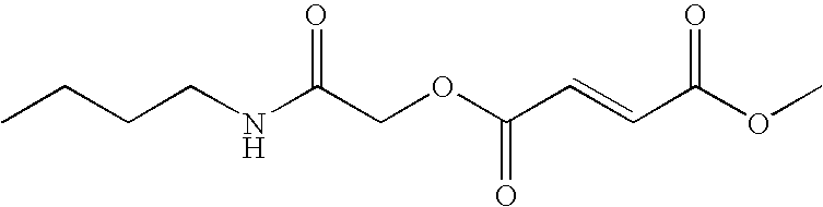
C(CNC(COC(C=CC(OC)=O)=O)=O)CC
